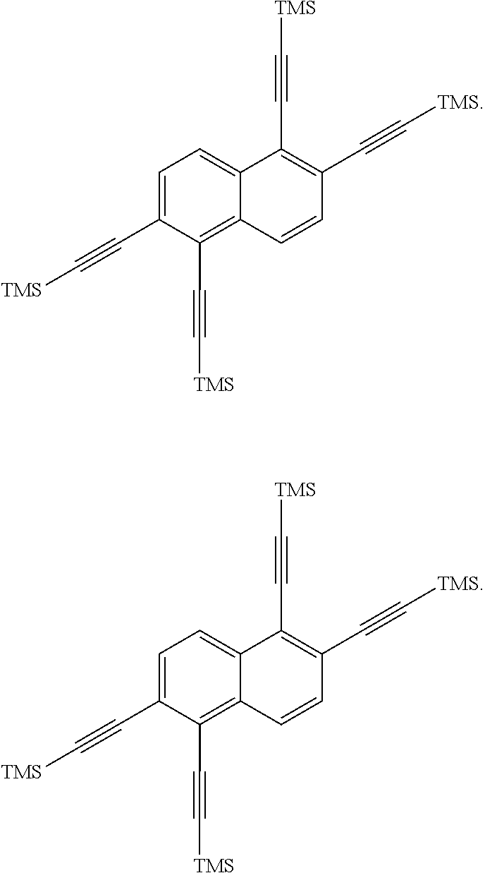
C1=C(C#C[TMS])C(C#C[TMS])=C2C(=C1)C(C#C[TMS])=C(C#C[TMS])C=C2.C1=C(C#C[TMS])C(C#C[TMS])=C2C(=C1)C(C#C[TMS])=C(C#C[TMS])C=C2
